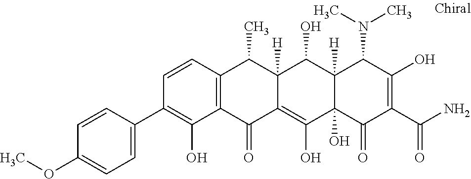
C1=CC2=C(C(O)=C1C1=CC=C(OC)C=C1)C(=O)C1=C(O)C3(O)C([H])(C(O)C1([H])C2C)C(N(C)C)C(O)=C(C(N)=O)C3=O
